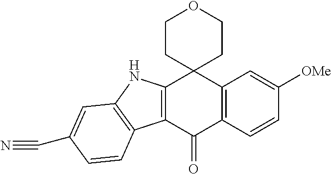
C12=C(C(=O)C3=C(C14CCOCC4)C=C([OMe])C=C3)C1=C(N2)C=C(C#N)C=C1
